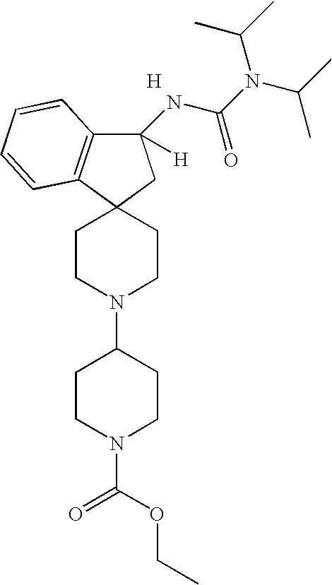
C1(NC(N(C(C)C)C(C)C)=O)([H])C2=C(C3(C1)CCN(C1CCN(C(OCC)=O)CC1)CC3)C=CC=C2.[H]
